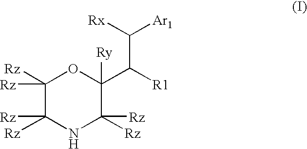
C1([Rz])([Rz])C([Rz])([Rz])NC([Rz])([Rz])C([Ry])(C([R1])C([Rx])[Ar1])O1
